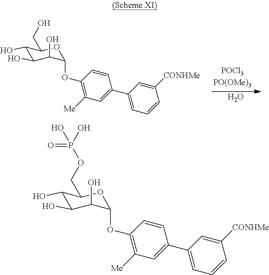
C1(O)C(O)C(O)C(OC2=C([Me])C=C(C3=CC=CC([CONHMe])=C3)C=C2)OC1CO.O.C1(O)C(O)C(O)C(OC2=C([Me])C=C(C3=CC=CC([CONHMe])=C3)C=C2)OC1COP(O)(=O)O
